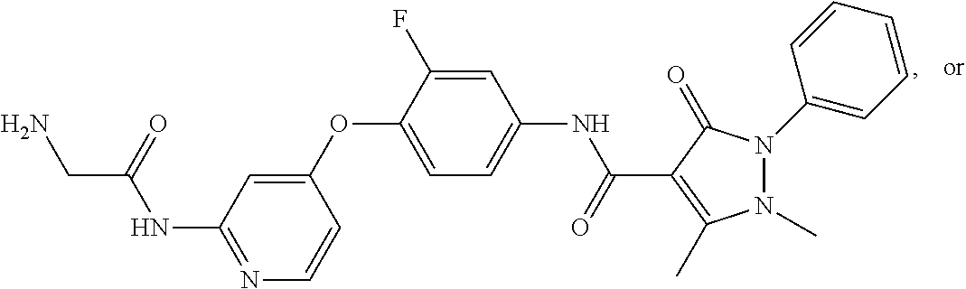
C1(OC2=CC=C(NC(C3=C(C)N(C)N(C4=CC=CC=C4)C3=O)=O)C=C2F)=CC(NC(=O)CN)=NC=C1
